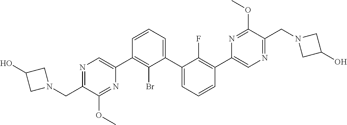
N1=C(CN2CC(O)C2)C(OC)=NC(C2=C(Br)C(C3=CC=CC(C4=CN=C(CN5CC(O)C5)C(OC)=N4)=C3F)=CC=C2)=C1
